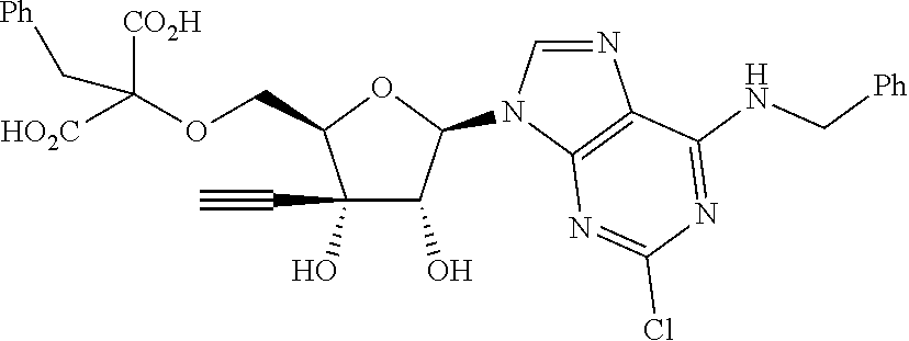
C1(O)(C#C)C(O)C(N2C=NC3=C2N=C(Cl)N=C3NC[Ph])OC1COC([HO2C])([CO2H])C[Ph]
